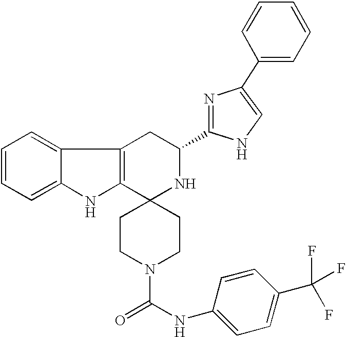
C12=C(C3=CC=CC=C3N1)CC(C1=NC(C3=CC=CC=C3)=CN1)NC21CCN(C(NC2=CC=C(C(F)(F)F)C=C2)=O)CC1
